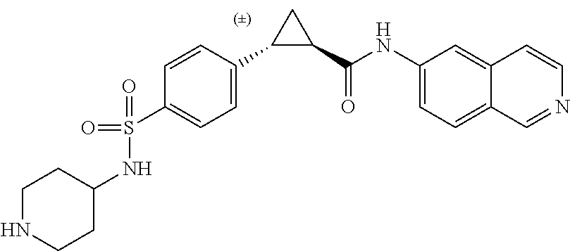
S(C1=CC=C(C2C(C(NC3=CC=C4C(=C3)C=CN=C4)=O)C2)C=C1)(=O)(=O)NC1CCNCC1
